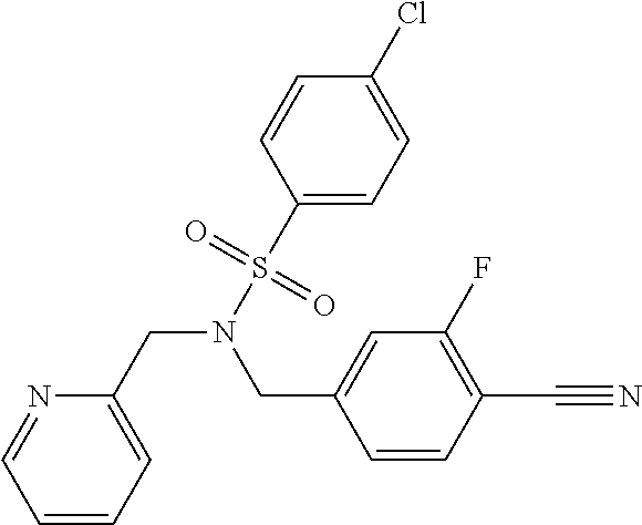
C1=CC=C(CN(S(=O)(=O)C2=CC=C(Cl)C=C2)CC2=CC(F)=C(C#N)C=C2)N=C1
